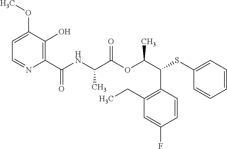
C1(CC)=C(C(C(OC(C(NC(C2=C(O)C(OC)=CC=N2)=O)C)=O)C)SC2=CC=CC=C2)C=CC(F)=C1
